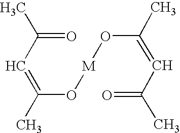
C(=O)(C)C=C(O[M]OC(=CC(C)=O)C)C
